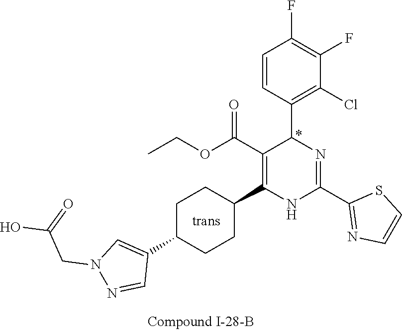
C1(F)=C(F)C=CC(C2N=C(C3=NC=CS3)NC(C3CCC(C4=CN(CC(=O)O)N=C4)CC3)=C2C(OCC)=O)=C1Cl
